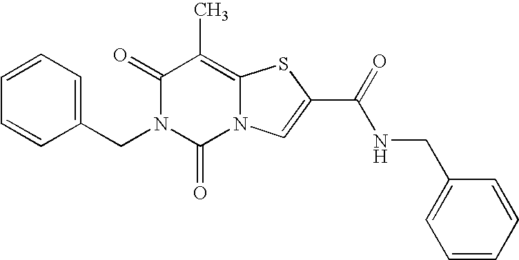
C1(=O)N(CC2=CC=CC=C2)C(=O)N2C(=C1C)SC(C(=O)NCC1=CC=CC=C1)=C2
